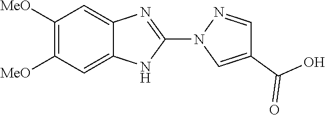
C1([MeO])=C([MeO])C=C2C(=C1)N=C(N1C=C(C(O)=O)C=N1)N2
